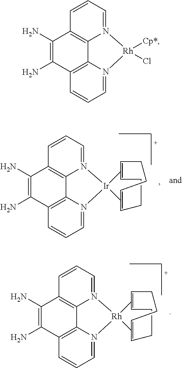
NC1=C(N)C2=C3C4=C1C=CC=N4[Ir]1(N3=CC=C2)C2=CCCC=C1=CCCC=2.NC1=C(N)C2=C3C4=C1C=CC=N4[Rh]1(N3=CC=C2)C2=CCCC=C1=CCCC=2.NC1=C(N)C2=C3C4=C1C=CC=N4[Rh]([Cp*])(Cl)N3=CC=C2
